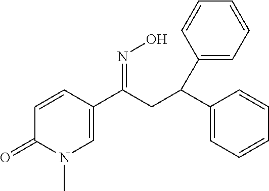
C1=CC(C(=NO)CC(C2=CC=CC=C2)C2=CC=CC=C2)=CN(C)C1=O
